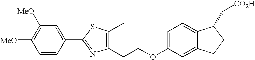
C1([MeO])=C([MeO])C=C(C2=NC(CCOC3=CC=C4C(=C3)CCC4C[CO2H])=C(C)S2)C=C1
